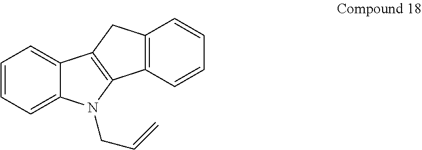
C1=CC=C2C(=C1)C1=C(N2CC=C)C2=C(C1)C=CC=C2
